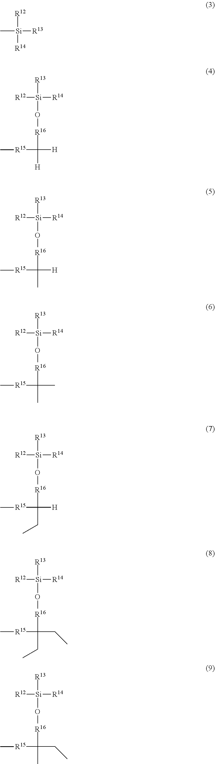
[R12][Si](C)([R13])[R14].[R13][Si]([R12])([R14])O[R16]C([R15]C)([H])[H].[R13][Si]([R12])([R14])O[R16]C([R15]C)(C)[H].[R13][Si]([R12])([R14])O[R16]C([R15]C)(C)C.[R13][Si]([R12])([R14])O[R16]C([R15]C)(CC)[H].[R13][Si]([R12])([R14])O[R16]C([R15]C)(CC)CC.[R13][Si]([R12])([R14])O[R16]C([R15]C)(C)CC
